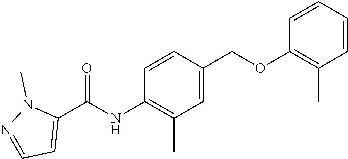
C1=CC=CC(C)=C1OCC1=CC(C)=C(NC(C2=CC=NN2C)=O)C=C1
